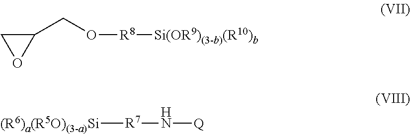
C1(CO[R8][Si(OR9)(3-b)(R10)b])CO1.N([Q])[R7][(R6)a(R5O)(3-a)Si]
